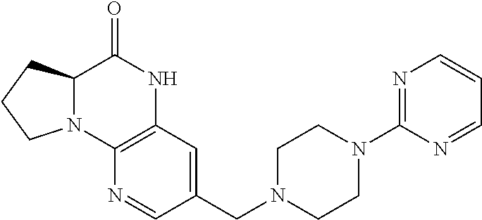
C12N(C3=C(NC1=O)C=C(CN1CCN(C4=NC=CC=N4)CC1)C=N3)CCC2
